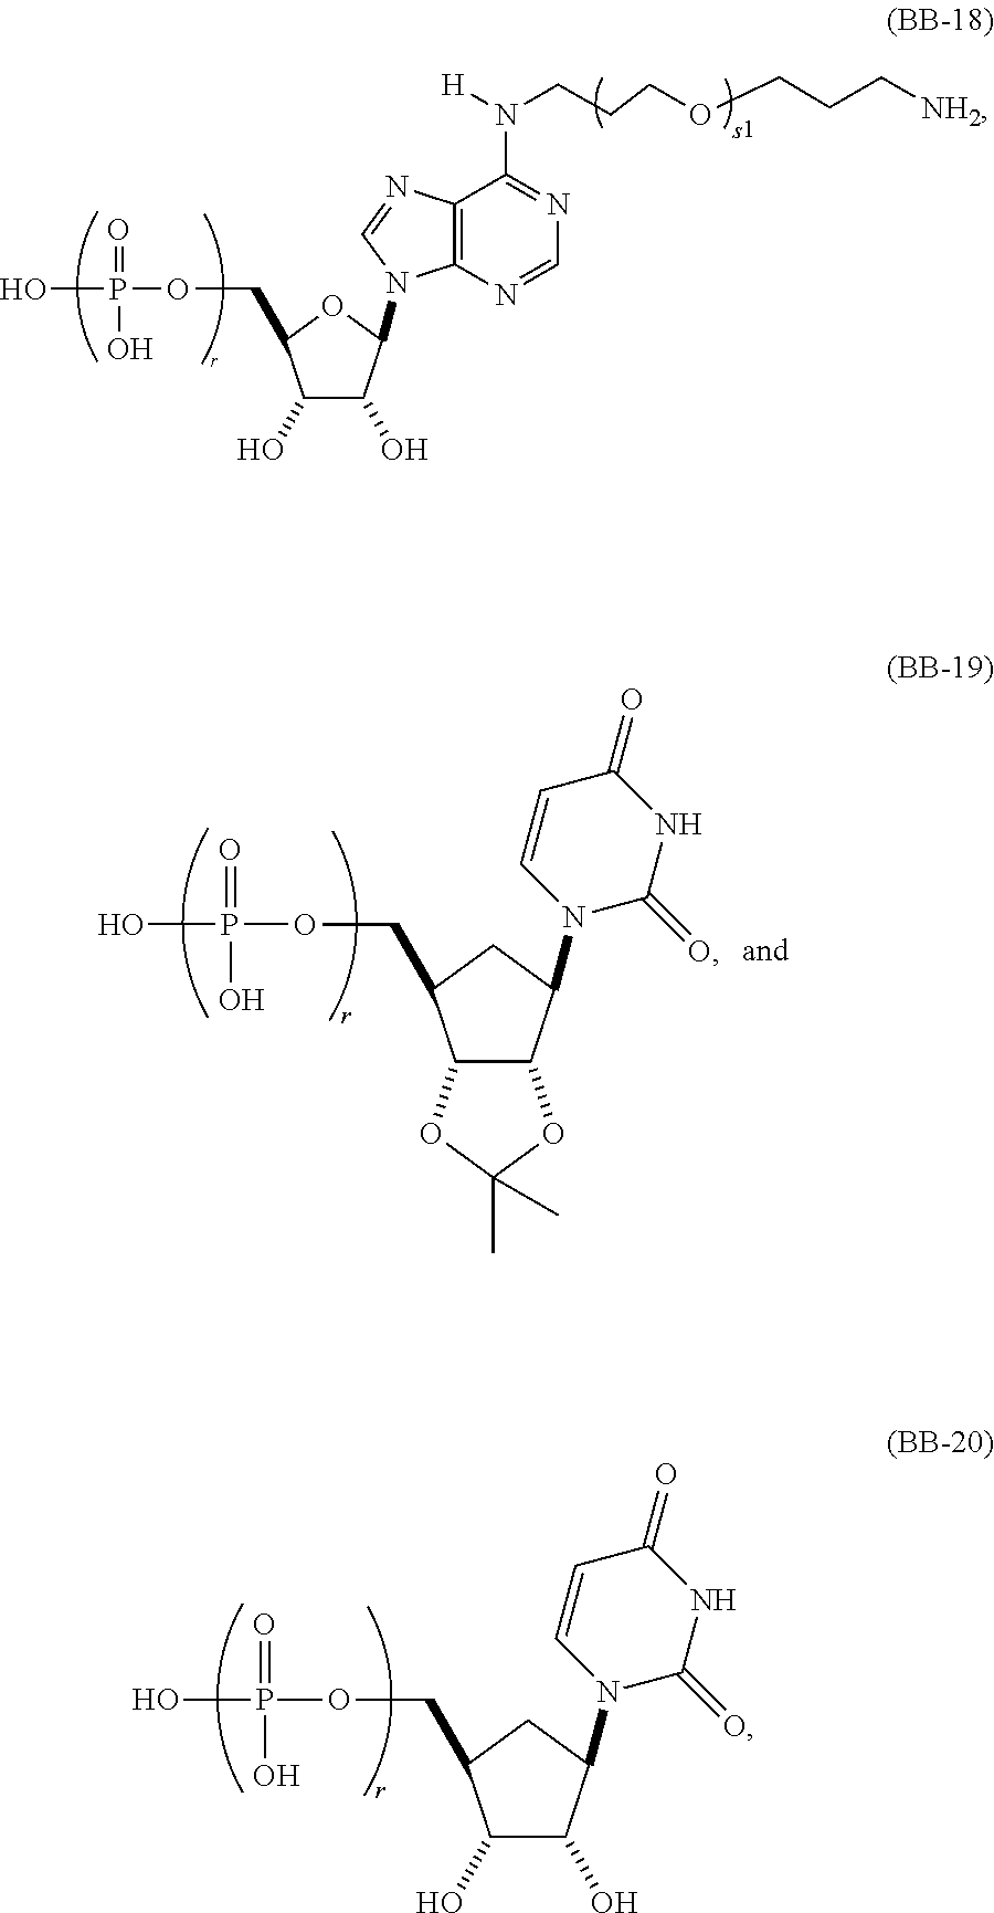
OP(=O)(OCC1C(O)C(O)C(N2C3=C(C(N([H])CCCOCCC[NH2])=NC=N3)N=C2)O1)O.OP(=O)(OCC1C(O)C(O)C(N2C(=O)NC(=O)C=C2)C1)O.OP(=O)(OCC1C2C(C(N3C(=O)NC(=O)C=C3)C1)OC(C)(C)O2)O
